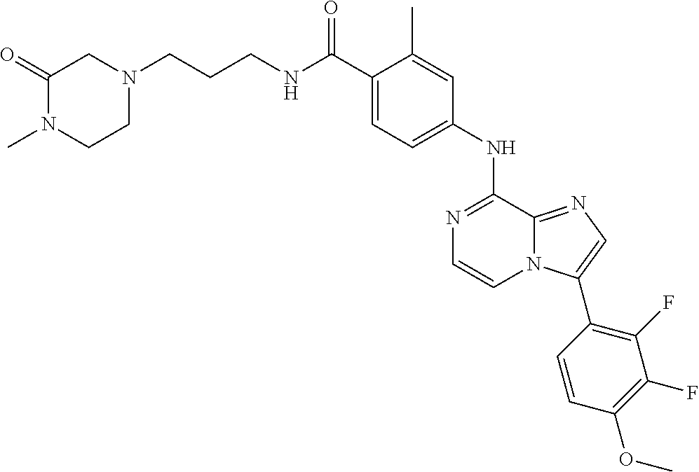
C1(NC2=NC=CN3C2=NC=C3C2=C(F)C(F)=C(OC)C=C2)=CC=C(C(NCCCN2CC(=O)N(C)CC2)=O)C(C)=C1
